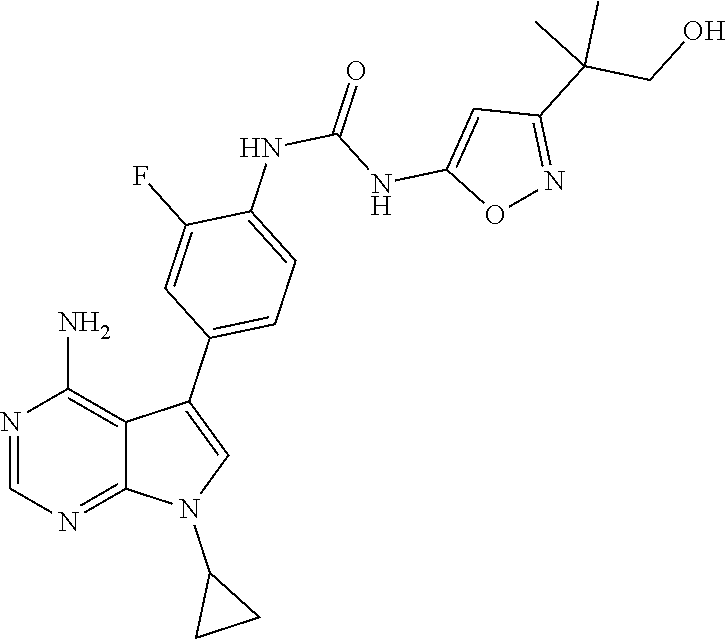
C1=NC(N)=C2C(C3=CC=C(NC(NC4=CC(C(CO)(C)C)=NO4)=O)C(F)=C3)=CN(C3CC3)C2=N1
